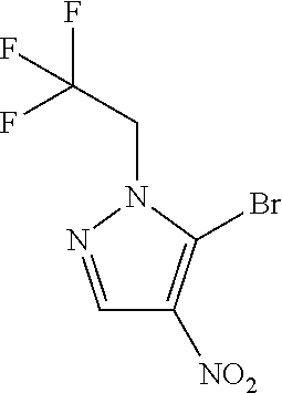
C1=NN(CC(F)(F)F)C(Br)=C1[NO2]
